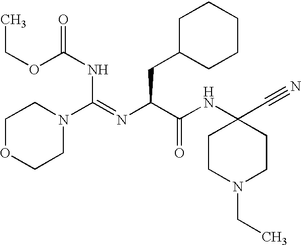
O(C(NC(N1CCOCC1)=NC(C(NC1(C#N)CCN(CC)CC1)=O)CC1CCCCC1)=O)CC
